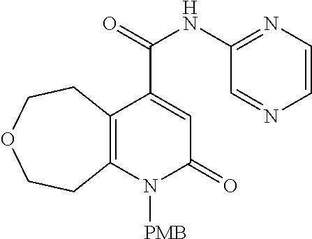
C12=C(N([PMB])C(=O)C=C1C(NC1=NC=CN=C1)=O)CCOCC2
